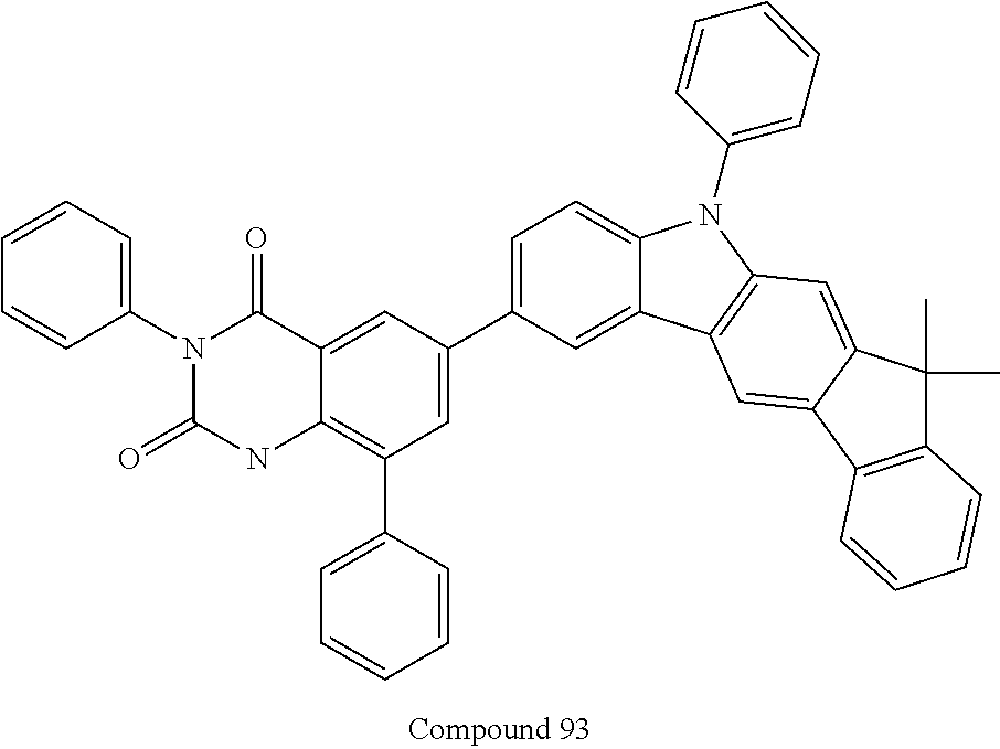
C1=C(C2=CC(C3=CC=CC=C3)=C3C(=C2)C(=O)N(C2=CC=CC=C2)C(=O)N3)C=C2C(=C1)N(C1=CC=CC=C1)C1=C2C=C2C(=C1)C(C)(C)C1=C2C=CC=C1
